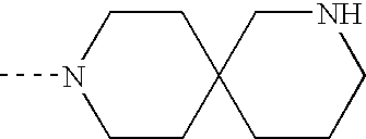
C1CC2(CCN1C)CCCNC2
